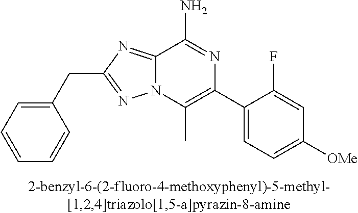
C12=NC(CC3=CC=CC=C3)=NN1C(C)=C(C1=CC=C([OMe])C=C1F)N=C2N
